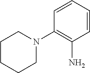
C1=CC=CC(N2CCCCC2)=C1N
